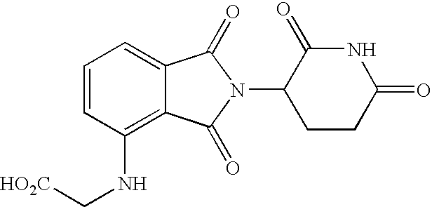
C1=CC(NC[HO2C])=C2C(=C1)C(=O)N(C1CCC(=O)NC1=O)C2=O
